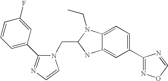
C1(F)=CC(C2=NC=CN2CC2N(CC)C3=CC=C(C4=NOC=N4)C=C3N2)=CC=C1
